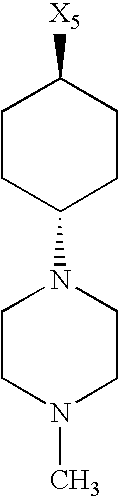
C1CC(N2CCN(C)CC2)CCC1[X5]
